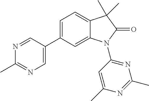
C1(C2=CN=C(C)N=C2)=CC=C2C(=C1)N(C1=NC(C)=NC(C)=C1)C(=O)C2(C)C
